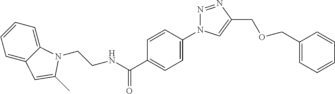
C1=CC=C2C(=C1)C=C(C)N2CCNC(C1=CC=C(N2N=NC(COCC3=CC=CC=C3)=C2)C=C1)=O
